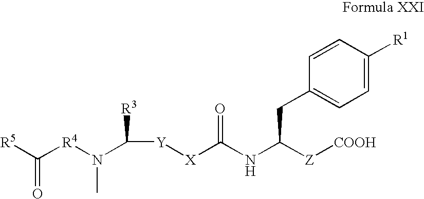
[R5]C([R4]N(C([R3])[Y][X]C(NC([Z][COOH])CC1=CC=C([R1])C=C1)=O)C)=O
